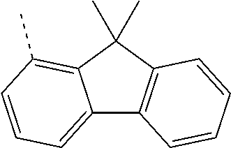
C12=CC=CC(C)=C1C(C)(C)C1=C2C=CC=C1
